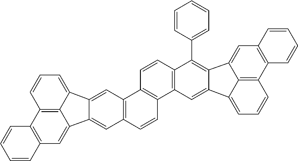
C12=C(C=C3C4=C1C=CC=C4C1=CC4=C(C=CC5=C4C=CC4=C5C=C5C(=C4C4=CC=CC=C4)C4=CC6=C(C7=C4C5=CC=C7)C=CC=C6)C=C31)C=CC=C2
